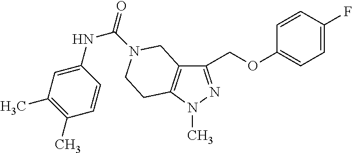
C1(COC2=CC=C(F)C=C2)=NN(C)C2=C1CN(C(=O)NC1=CC(C)=C(C)C=C1)CC2
